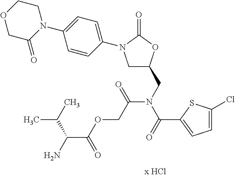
C1C(=O)N(C2=CC=C(N3CC(CN(C(=O)C4=CC=C(Cl)S4)C(COC(C(N)C(C)C)=O)=O)OC3=O)C=C2)CCO1
